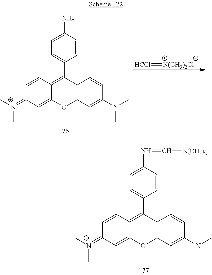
[HCCl]=[N(CH3)2Cl].C12=C(C=C(N(C)C)C=C1)OC1=CC(=[N+](C)C)C=CC1=C2C1=CC=C(N)C=C1.C12=C(C=C(N(C)C)C=C1)OC1=CC(=[N+](C)C)C=CC1=C2C1=CC=C(N=C[N(CH3)2])C=C1
